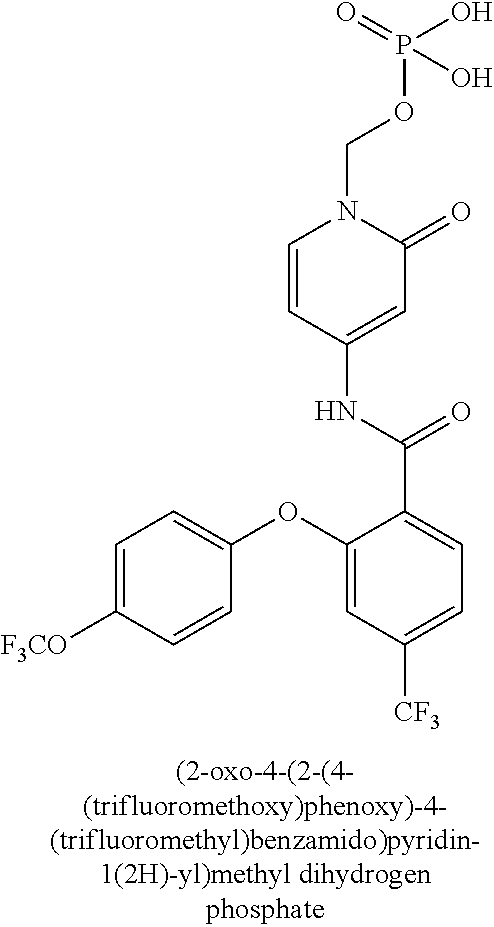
C1=C([F3CO])C=CC(OC2=CC([CF3])=CC=C2C(=O)NC2=CC(=O)N(COP(=O)(O)O)C=C2)=C1
